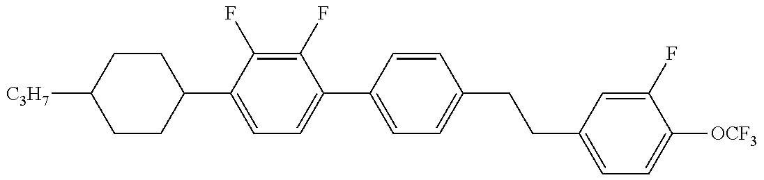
C1CC(C2=CC=C(C3=CC=C(CCC4=CC=C([OCF3])C(F)=C4)C=C3)C(F)=C2F)CCC1[C3H7]
